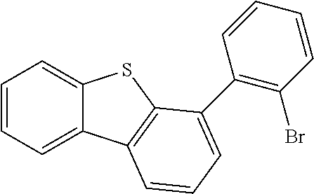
C12=CC=CC=C1C1=C(S2)C(C2=C(Br)C=CC=C2)=CC=C1
